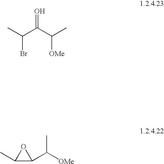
CC(C(C(C)[OMe])=O)Br.C1(C(C)[OMe])C(C)O1
